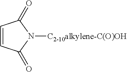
C1=CC(=O)N([C2-10alkylene-C(O)OH])C1=O
